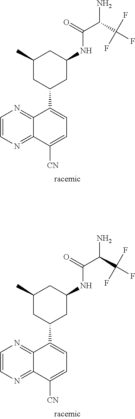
C1=CN=C2C(=N1)C(C1CC(NC(C(N)C(F)(F)F)=O)CC(C)C1)=CC=C2[CN].C1=CN=C2C(=N1)C(C1CC(NC(C(N)C(F)(F)F)=O)CC(C)C1)=CC=C2[CN]
